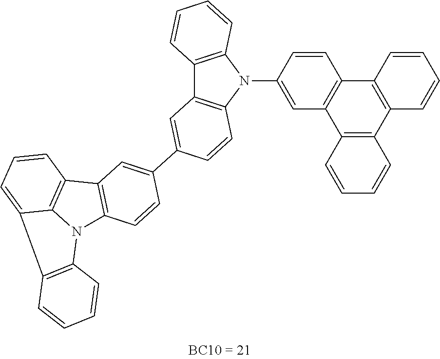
C1=CC(N2C3=C(C4=C2C=CC(C2=CC5=C(C=C2)N2C6=C5C=CC=C6C5=C2C=CC=C5)=C4)C=CC=C3)=CC2=C1C1=C(C3=C2C=CC=C3)C=CC=C1
